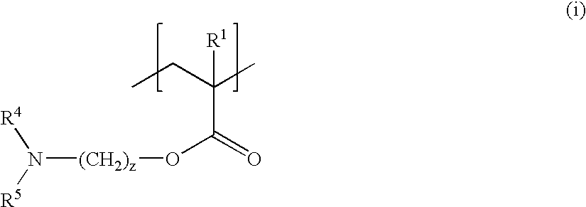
[R4]N([R5])[(CH2)z]OC(=O)C(C)(CC)[R1]
